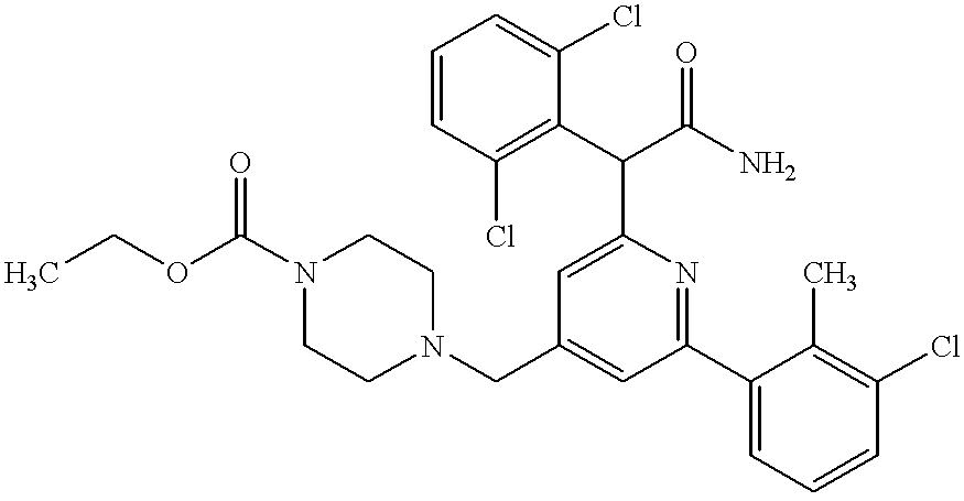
N1(CC2=CC(C3=CC=CC(Cl)=C3C)=NC(C(C3=C(Cl)C=CC=C3Cl)C(N)=O)=C2)CCN(C(OCC)=O)CC1
